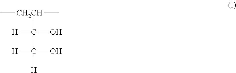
C(C([H])(O)[H])(O)([H])[CH2CH](C)C
